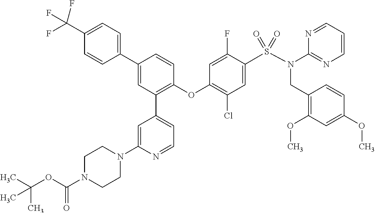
C1(C(F)(F)F)=CC=C(C2=CC(C3=CC=NC(N4CCN(C(=O)OC(C)(C)C)CC4)=C3)=C(OC3=C(Cl)C=C(S(N(C4=NC=CC=N4)CC4=C(OC)C=C(OC)C=C4)(=O)=O)C(F)=C3)C=C2)C=C1
